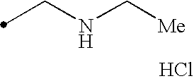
C(NC[Me])C.Cl
